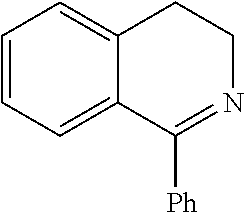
C1=CC=C2C(=C1)CCN=C2[Ph]
